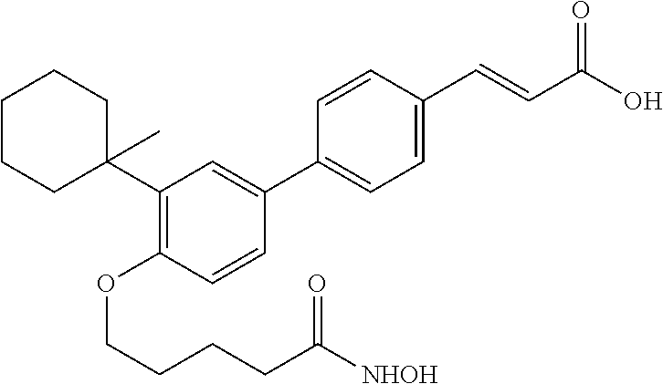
C1CCC(C2=C(OCCCCC([NHOH])=O)C=CC(C3=CC=C(C=CC(O)=O)C=C3)=C2)(C)CC1
